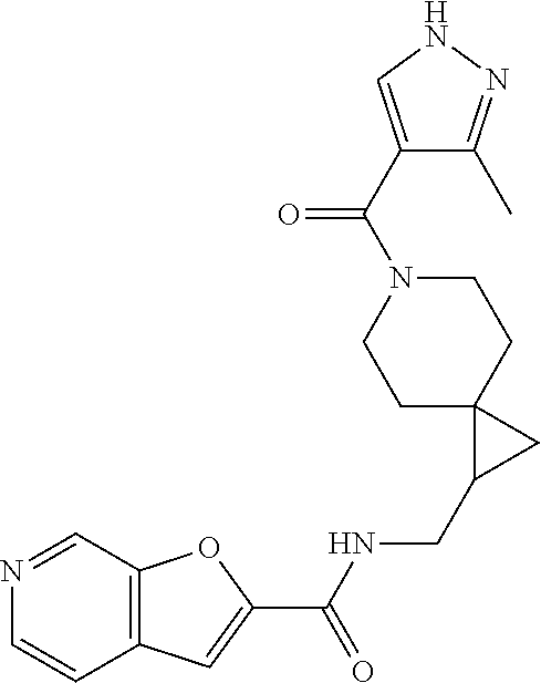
C12=C(C=NC=C1)OC(C(NCC1CC13CCN(C(C1=CNN=C1C)=O)CC3)=O)=C2
